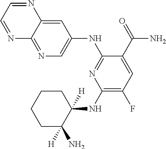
C1(NC2([H])CCCCC2([H])N)=C(F)C=C(C(=O)N)C(NC2=CN=C3C(=C2)N=CC=N3)=N1
